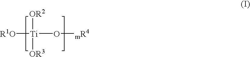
[R1O][Ti]([OR2])([OR3])O[mR4]
